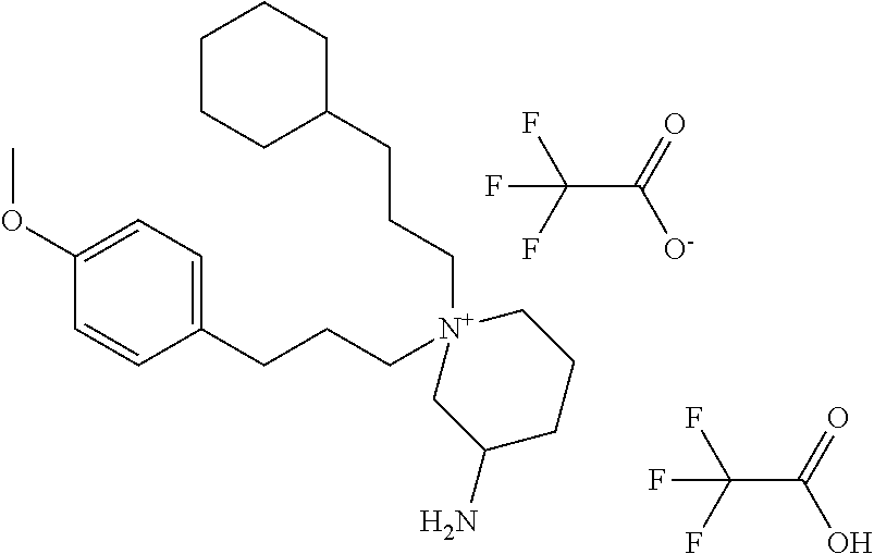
C1=CC(CCC[N+]2(CCCC3CCCCC3)CC(N)CCC2)=CC=C1OC.C(C([O-])=O)(F)(F)F.C(C(O)=O)(F)(F)F
